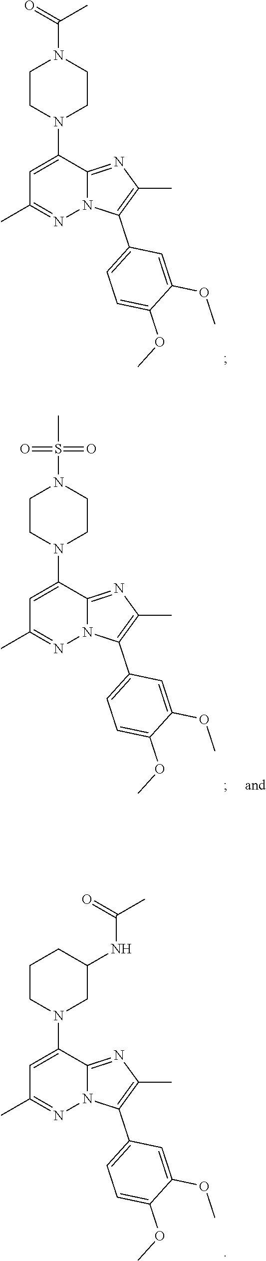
C1=C(N2CCN(C(C)=O)CC2)C2=NC(C)=C(C3=CC=C(OC)C(OC)=C3)N2N=C1C.C1=C(N2CCN(S(C)(=O)=O)CC2)C2=NC(C)=C(C3=CC=C(OC)C(OC)=C3)N2N=C1C.C1=C(N2CC(NC(C)=O)CCC2)C2=NC(C)=C(C3=CC=C(OC)C(OC)=C3)N2N=C1C
